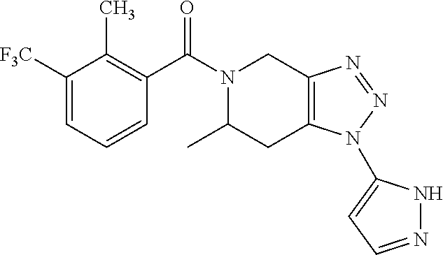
N1(C(C2=C(C)C([F3C])=CC=C2)=O)C(C)CC2=C(C1)N=NN2C1=CC=NN1
